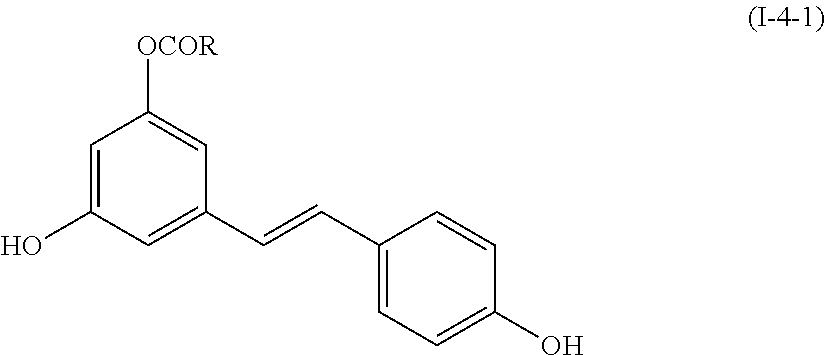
C1=C(O)C=C(C=CC2=CC=C(O)C=C2)C=C1[OCOR]
